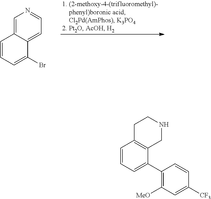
C1=C2C(=CC=N1)C(Br)=CC=C2.C1C2=C(CNC1)C(C1=C([MeO])C=C([CF3])C=C1)=CC=C2
